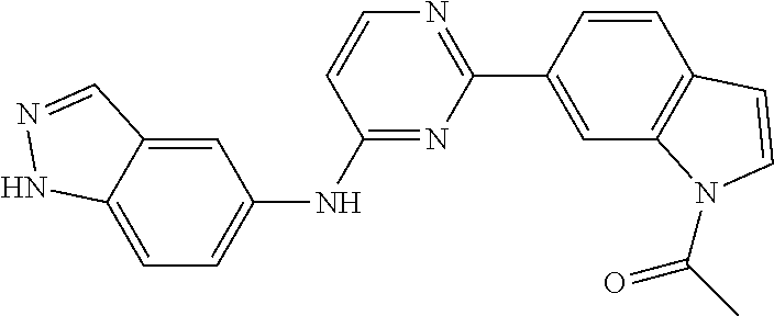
C1(NC2=CC=C3C(=C2)C=NN3)=NC(C2=CC3=C(C=C2)C=CN3C(C)=O)=NC=C1
